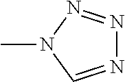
N1=CN(C)N=N1
